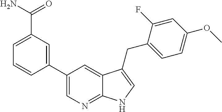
C12=NC=C(C3=CC(C(=O)N)=CC=C3)C=C1C(CC1=CC=C(OC)C=C1F)=CN2
